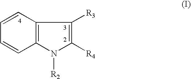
C1=CC2=C(C=C1)N([R2])C([R4])=C2[R3]
